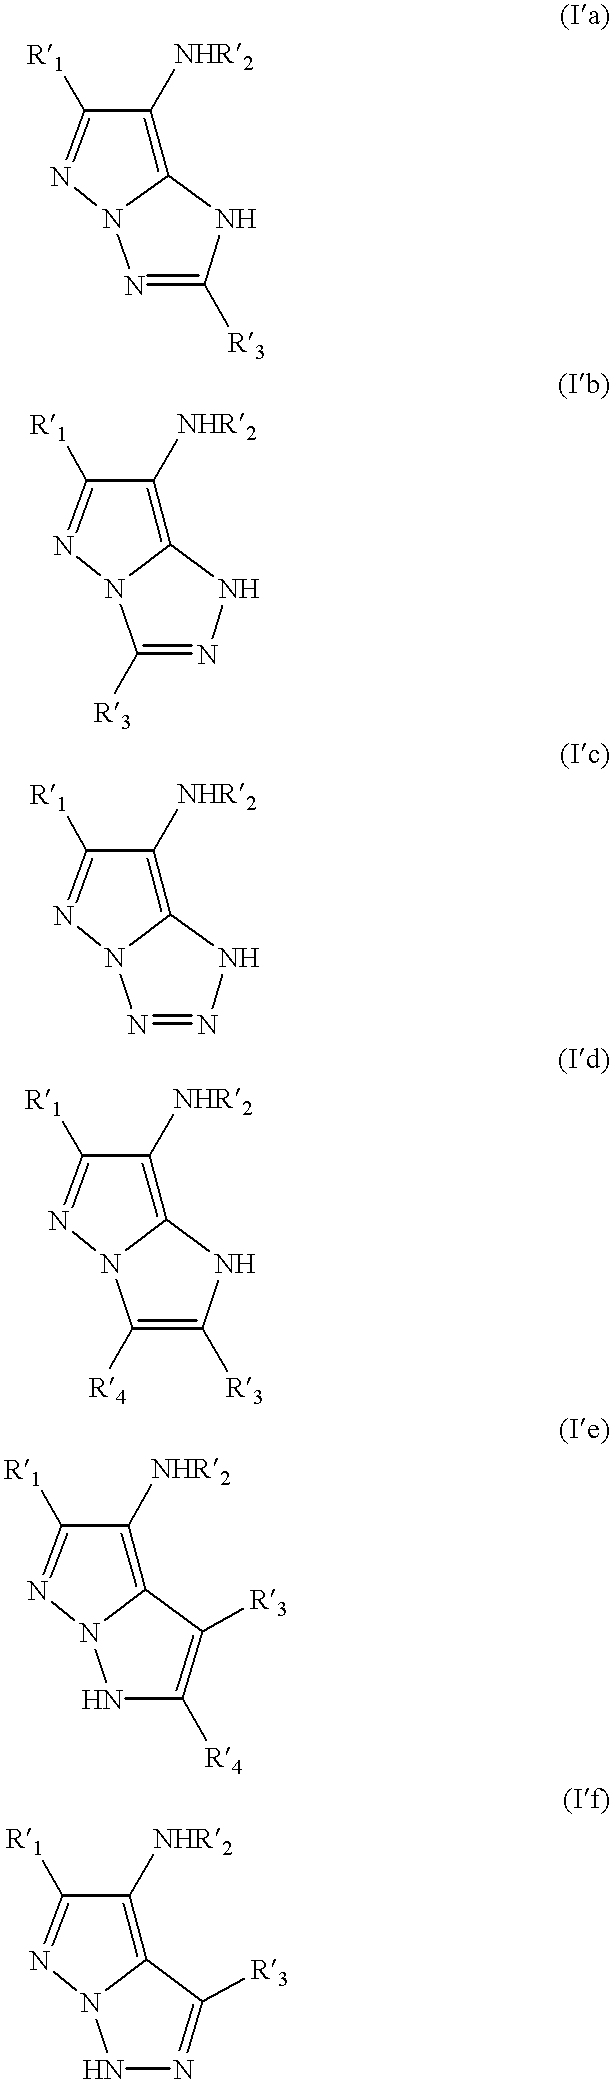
C12=C([NHR2])C([R1])=NN1N=C([R3])N2.C12=C([NHR2])C([R1])=NN1C([R3])=NN2.C12=C([NHR2])C([R1])=NN1N=NN2.C12=C([NHR2])C([R1])=NN1C([R4])=C([R3])N2.C12=C([NHR2])C([R1])=NN1NC([R4])=C2[R3].C12=C([NHR2])C([R1])=NN1NN=C2[R3]
